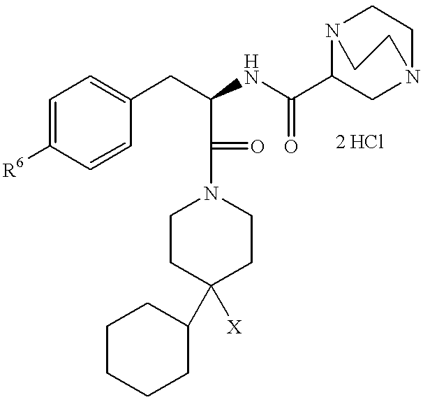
C1=C([R6])C=CC(CC(C(=O)N2CCC([X])(C3CCCCC3)CC2)NC(=O)C2N3CCN(C2)CC3)=C1
